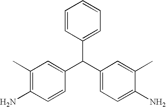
C1(C(C2=CC=C(N)C(C)=C2)C2=CC(C)=C(N)C=C2)=CC=CC=C1
